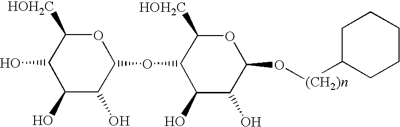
C1([HOH2C])C(O)C(O)C(O)C(OC2C([HOH2C])OC(O[(CH2)n]C3CCCCC3)C(O)C2O)O1
